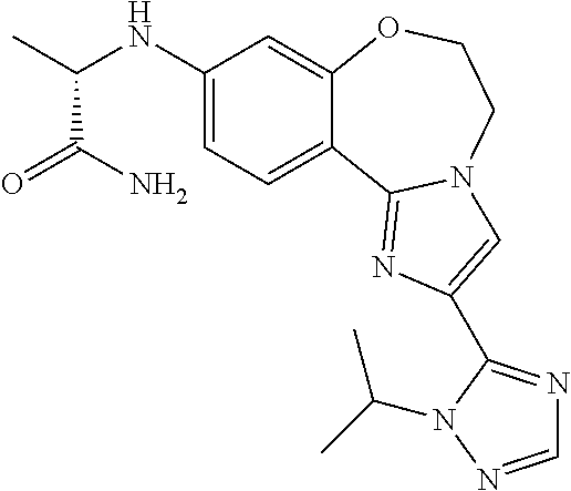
C1(NC(C)C(=O)N)=CC=C2C(=C1)OCCN1C2=NC(C2=NC=NN2C(C)C)=C1
